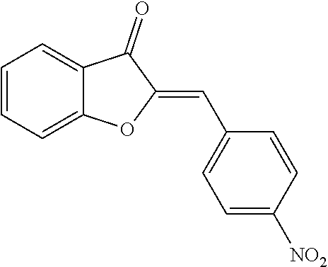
C1=CC=C2C(=C1)C(=O)C(=CC1=CC=C([NO2])C=C1)O2
